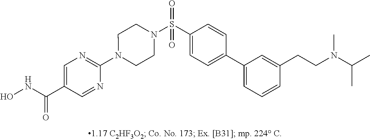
N1(C2=NC=C(C(NO)=O)C=N2)CCN(S(C2=CC=C(C3=CC=CC(CCN(C(C)C)C)=C3)C=C2)(=O)=O)CC1
